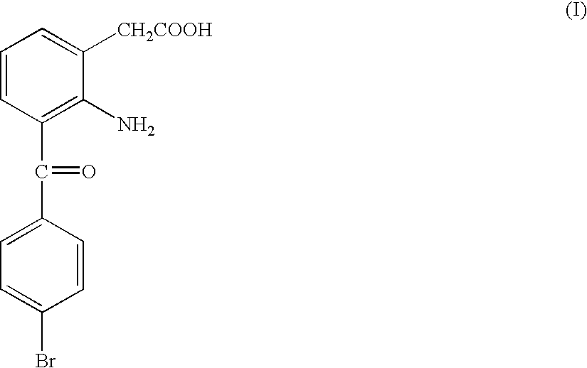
C1=CC(C(=O)C2=CC=C(Br)C=C2)=C(N)C([CH2COOH])=C1
